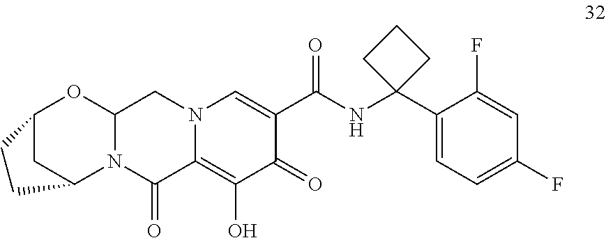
N12C(CN3C(=C(O)C(=O)C(C(NC4(C5=CC=C(F)C=C5F)CCC4)=O)=C3)C1=O)OC1CC2CC1
